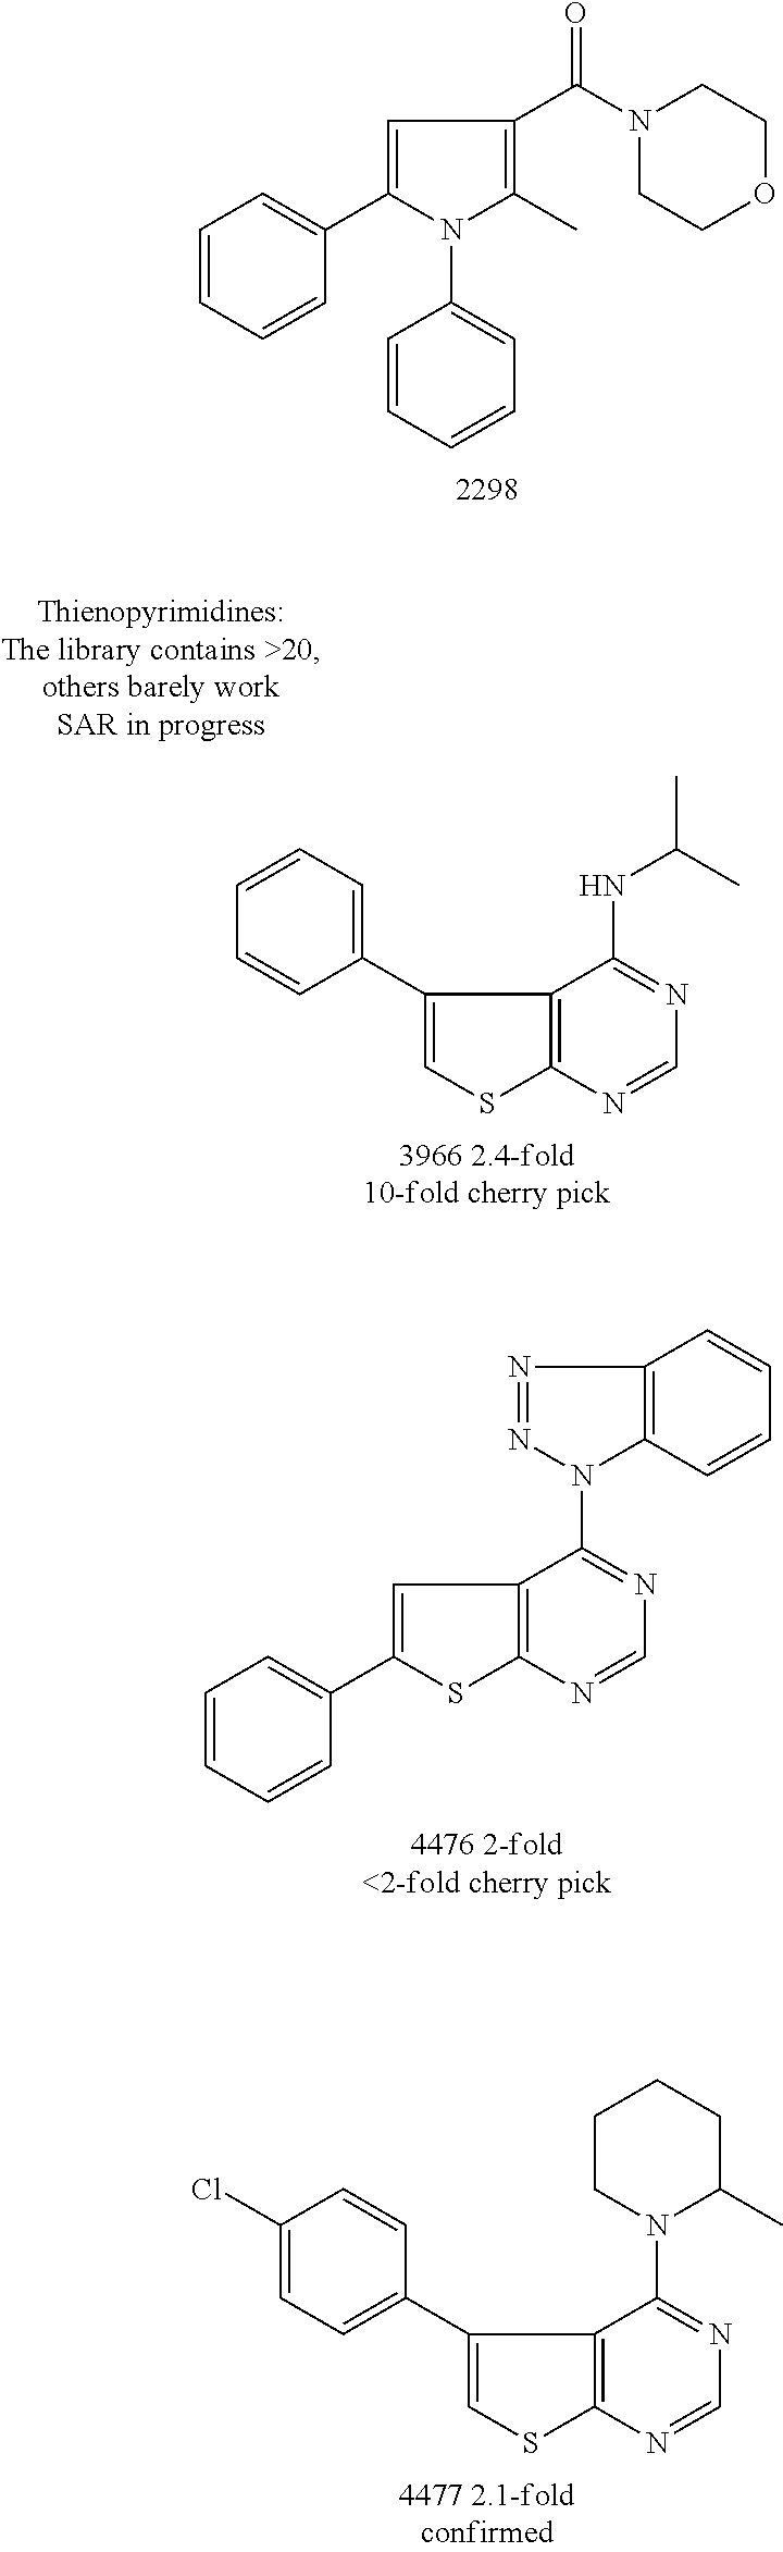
C1=CC=C(C2=CSC3=C2C(NC(C)C)=NC=N3)C=C1.C1=C(C2=CC=CC=C2)SC2=C1C(N1C3=C(N=N1)C=CC=C3)=NC=N2.C1(Cl)=CC=C(C2=CSC3=C2C(N2C(C)CCCC2)=NC=N3)C=C1.C1=CC=CC(C2=CC(C(=O)N3CCOCC3)=C(C)N2C2=CC=CC=C2)=C1
